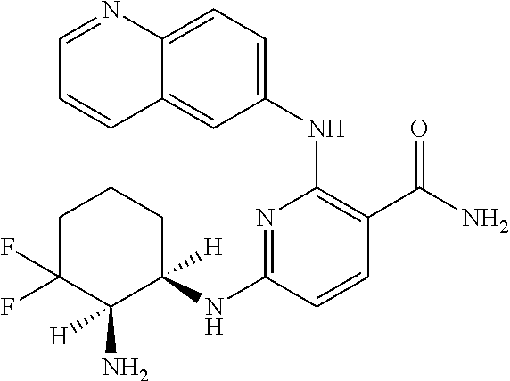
C12=CC=C(NC3=C(C(=O)N)C=CC(NC4([H])CCCC(F)(F)C4(N)[H])=N3)C=C1C=CC=N2
